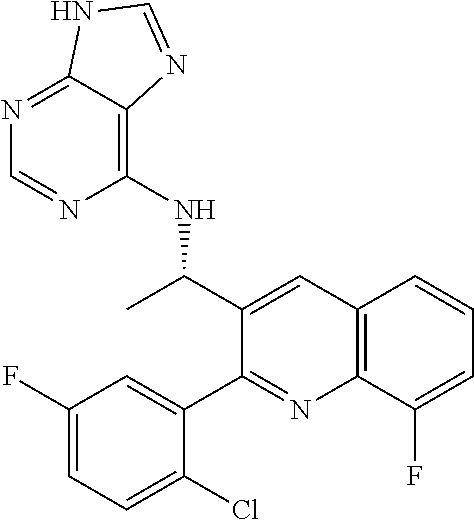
C1(F)=CC=C(Cl)C(C2=NC3=C(C=C2C(C)NC2=C4C(=NC=N2)NC=N4)C=CC=C3F)=C1
